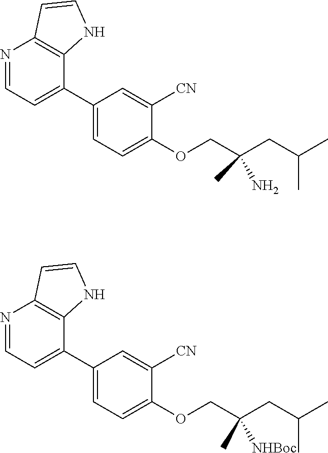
C1(C2=CC=NC3=C2NC=C3)=CC=C(OCC(CC(C)C)(N)C)C([CN])=C1.C1(C2=CC=NC3=C2NC=C3)=CC=C(OCC(CC(C)C)([NHBoc])C)C([CN])=C1
